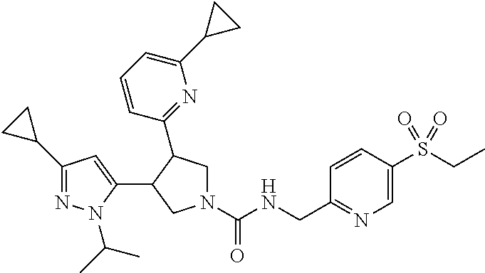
N1(C(NCC2=NC=C(S(CC)(=O)=O)C=C2)=O)CC(C2=NC(C3CC3)=CC=C2)C(C2=CC(C3CC3)=NN2C(C)C)C1
